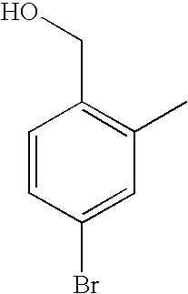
C1=CC(Br)=CC(C)=C1CO
